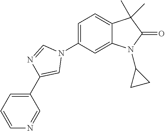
C1=C(N2C=NC(C3=CC=CN=C3)=C2)C=C2C(=C1)C(C)(C)C(=O)N2C1CC1
